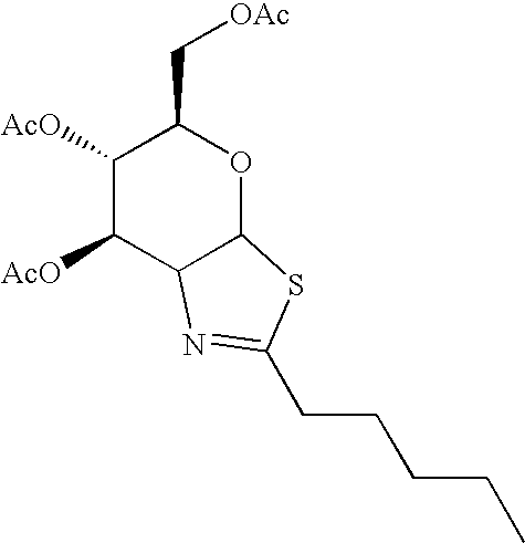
C1([AcO])C([AcO])C2C(OC1C[OAc])SC(CCCCC)=N2
